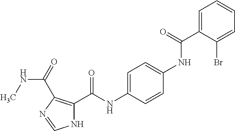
C1=C(C(NC2=CC=C(NC(C3=C(C(=O)NC)N=CN3)=O)C=C2)=O)C(Br)=CC=C1
